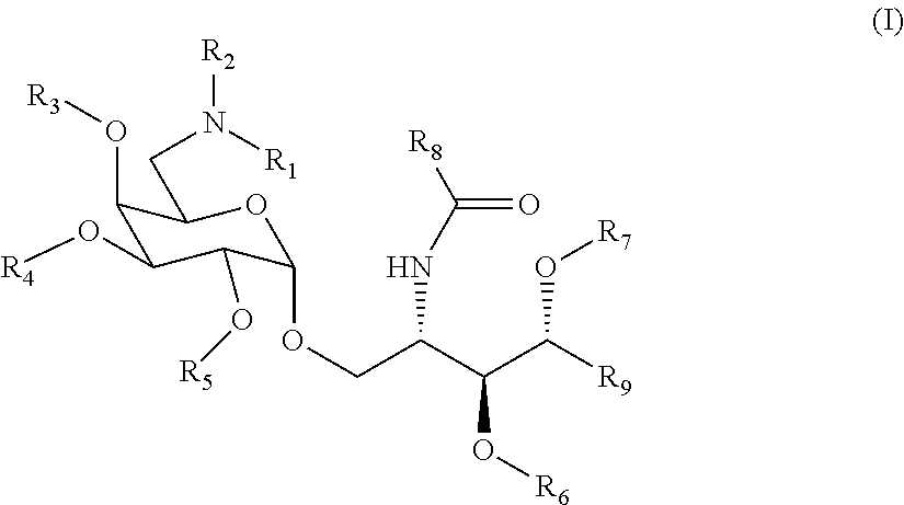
C1(O[R3])C(O[R4])C(O[R5])C(OCC(C(C([R9])O[R7])O[R6])NC([R8])=O)OC1CN([R2])[R1]
